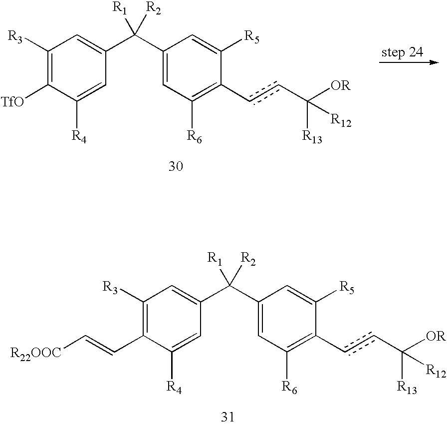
C1([R3])=C([TfO])C([R4])=CC(C(C2=CC([R6])=C(ccC([OR])([R13])[R12])C([R5])=C2)([R1])[R2])=C1.C1([R3])=C(C=C[R22OOC])C([R4])=CC(C(C2=CC([R6])=C(ccC([OR])([R13])[R12])C([R5])=C2)([R1])[R2])=C1
